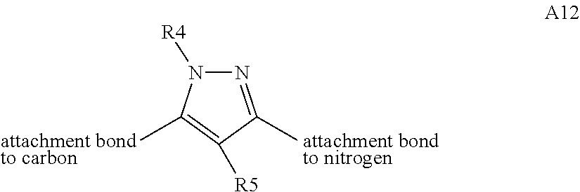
N1=C(C)C([R5])=C(C)N1[R4].[attachment bondto carbon].[attachment bondto nitrogen]
